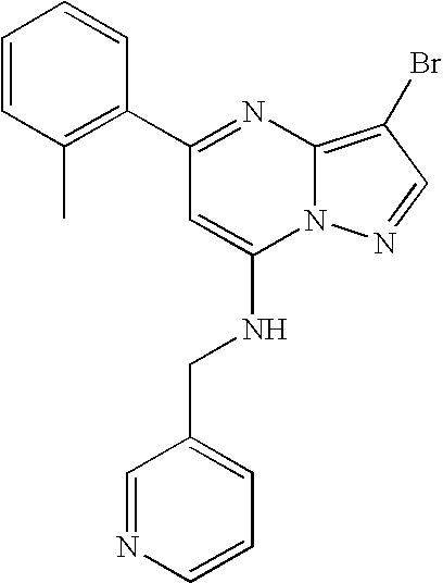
C1(C2=C(C)C=CC=C2)=NC2=C(Br)C=NN2C(NCC2=CC=CN=C2)=C1
